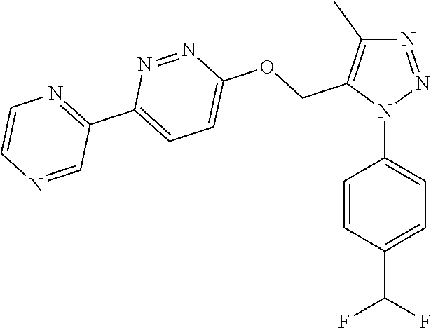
N1=NN(C2=CC=C(C(F)F)C=C2)C(COC2=CC=C(C3=NC=CN=C3)N=N2)=C1C
